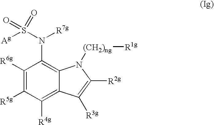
[R6g]C1=C([R5g])C([R4g])=C2C(=C1N(S([Ag])(=O)=O)[R7g])N([(CH2)ng][R1g])C([R2g])=C2[R3g]
